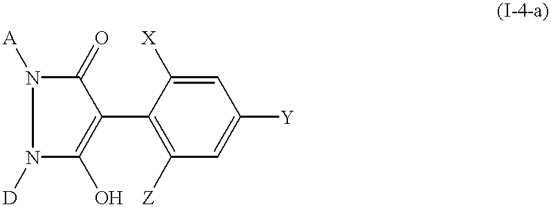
N1([D])C(O)=C(C2=C([Z])C=C([Y])C=C2[X])C(=O)N1[A]
